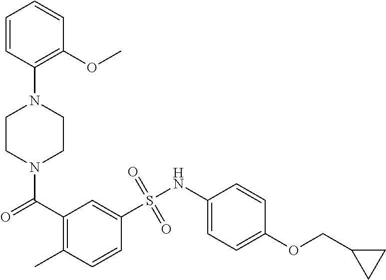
N1(C(C2=C(C)C=CC(S(NC3=CC=C(OCC4CC4)C=C3)(=O)=O)=C2)=O)CCN(C2=C(OC)C=CC=C2)CC1
